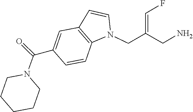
N1(C(C2=CC3=C(C=C2)N(CC(=CF)CN)C=C3)=O)CCCCC1
